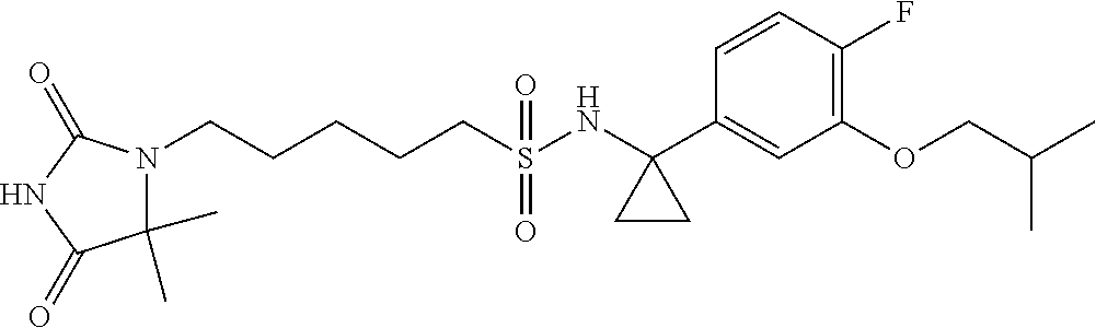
C(S(NC1(C2=CC(OCC(C)C)=C(F)C=C2)CC1)(=O)=O)CCCCN1C(C)(C)C(=O)NC1=O
